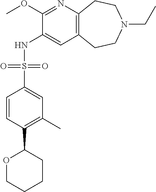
C1(OC)=NC2=C(C=C1NS(C1=CC(C)=C(C3OCCCC3)C=C1)(=O)=O)CCN(CC)CC2
